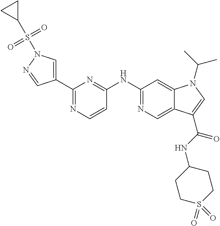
C1(C2=CN(S(C3CC3)(=O)=O)N=C2)=NC=CC(NC2=NC=C3C(=C2)N(C(C)C)C=C3C(NC2CCS(=O)(=O)CC2)=O)=N1
